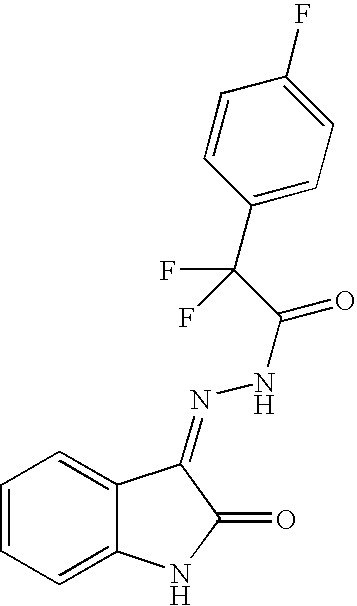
C1=CC=C2C(=C1)C(=NNC(C(F)(F)C1=CC=C(F)C=C1)=O)C(=O)N2
